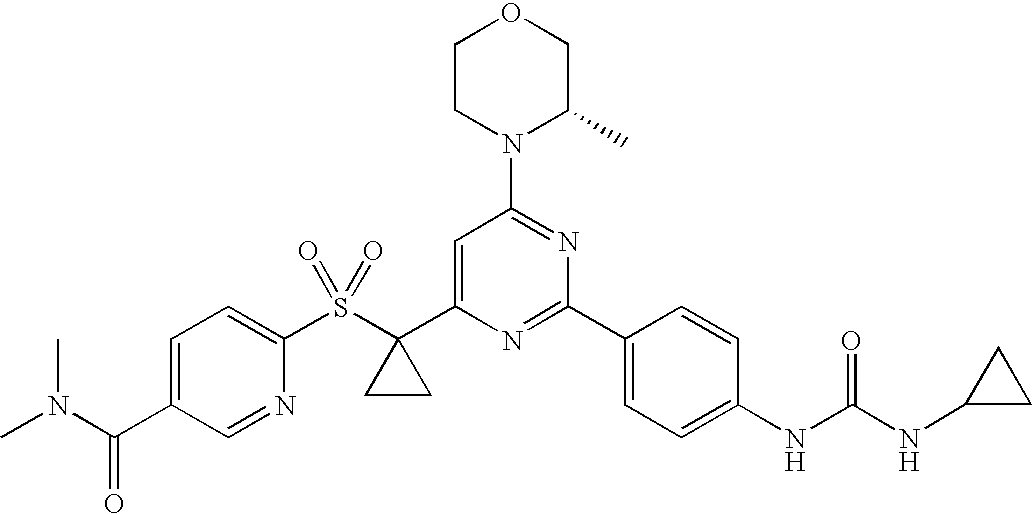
C1(S(=O)(=O)C2(C3=CC(N4C(C)COCC4)=NC(C4=CC=C(NC(NC5CC5)=O)C=C4)=N3)CC2)=CC=C(C(N(C)C)=O)C=N1
